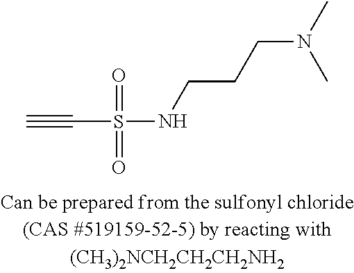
C#CS(NCCCN(C)C)(=O)=O
